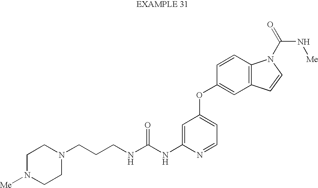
C1=C(NC(NCCCN2CCN([Me])CC2)=O)N=CC=C1OC1=CC2=C(C=C1)N(C(N[Me])=O)C=C2
